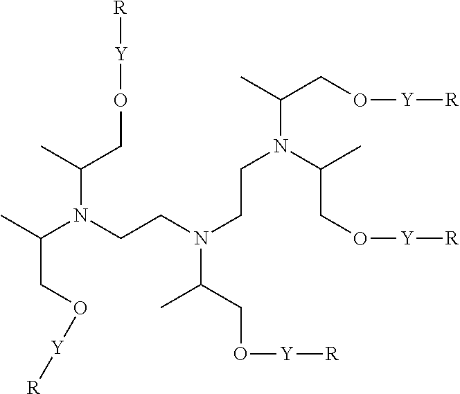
C(C(C)N(CCN(C(C)CO[Y][R])CCN(C(CO[Y][R])C)C(C)CO[Y][R])C(C)CO[Y][R])O[Y][R]
